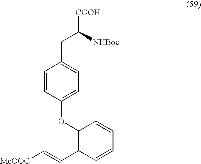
[COOH]C(CC1=CC=C(OC2=C(C=C[MeOOC])C=CC=C2)C=C1)[NHBoc]
